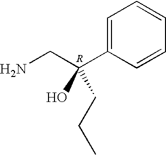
C1=C(C(CN)(O)CCC)C=CC=C1.[R]
